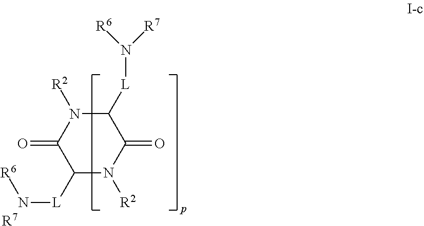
C1(=O)C([L]N[R6])N([R2])C(=O)C([L]N([R7])[R6])N1[R2].[R7]
